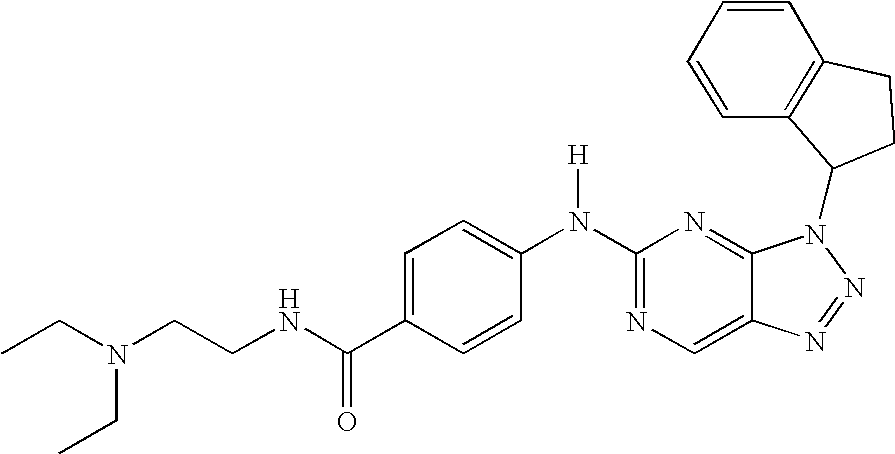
N(C1=NC=C2C(=N1)N(C1CCC3=C1C=CC=C3)N=N2)(C1=CC=C(C(NCCN(CC)CC)=O)C=C1)[H]
